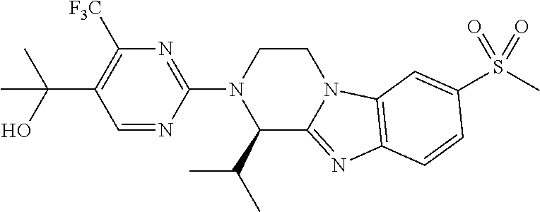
C1=NC(N2C(C(C)C)C3=NC4=C(N3CC2)C=C(S(C)(=O)=O)C=C4)=NC([F3C])=C1C(C)(O)C
